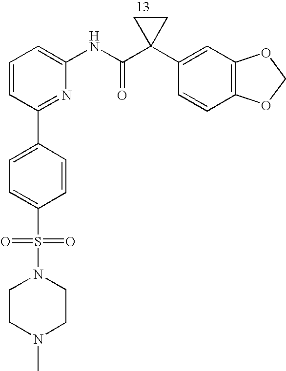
C1CN(C)CCN1S(=O)(=O)C1=CC=C(C2=NC(NC(C3(C4=CC5=C(C=C4)OCO5)CC3)=O)=CC=C2)C=C1
